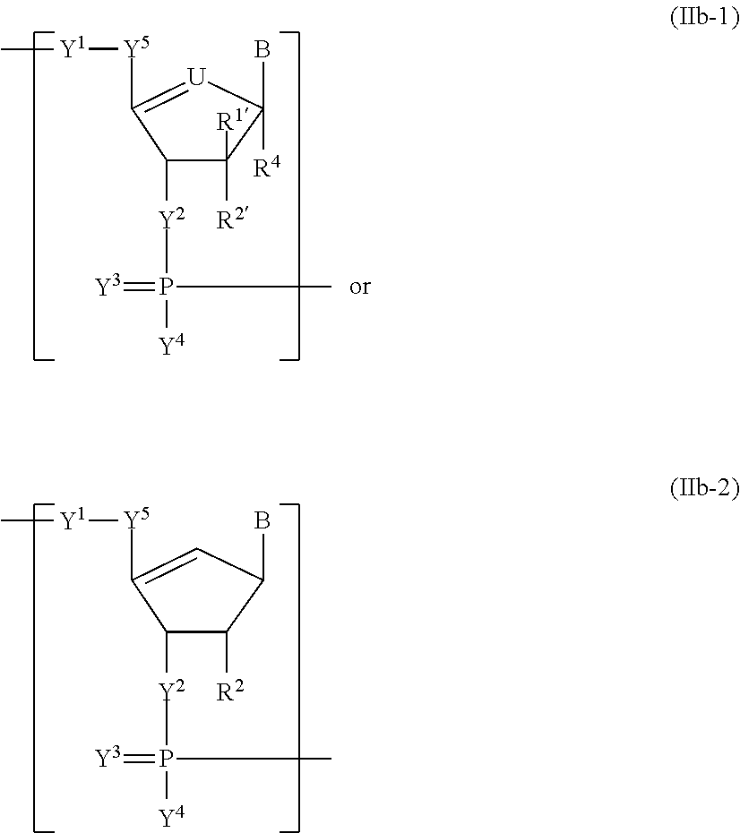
[Y2](P(=[Y3])([Y4])C)C1C([R1])([R2])C([R4])(B)[U]=C1[Y5][Y1]C.[Y2](P(=[Y3])([Y4])C)C1C([R2])C(B)C=C1[Y5][Y1]C
